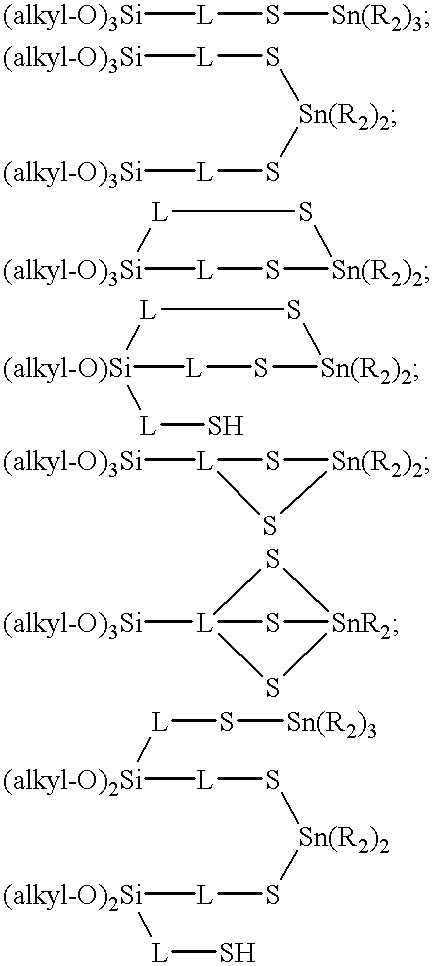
[(alkyl-O)3Si][L]S[Sn(R2)3].[(alkyl-O)3Si][L]S[Sn(R2)2]S[L][(alkyl-O)3Si].[(alkyl-O)3Si]1[L]S[Sn(R2)2]S[L]1.[(alkyl-O)Si]1([L]S)[L]S[Sn(R2)2]S[L]1.[(alkyl-O)3Si][L]1S[Sn(R2)2]S1.[(alkyl-O)3Si][L]12S[SnR2](S1)S2.[(alkyl-O)2Si]([L]S[Sn(R2)2]S[L][(alkyl-O)2Si][L]S)[L]S[Sn(R2)3]
